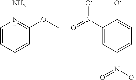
C1=CC=CC(OC)=N1N.C1(N(=O)[O-])=CC(N(=O)[O-])=CC=C1[O-]
